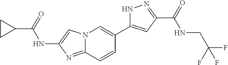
N12C(=NC(NC(C3CC3)=O)=C1)C=CC(C1=CC(C(=O)NCC(F)(F)F)=NN1)=C2
